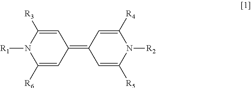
C1=C([R3])N([R1])C([R6])=CC1=C1C=C([R5])N([R2])C([R4])=C1
